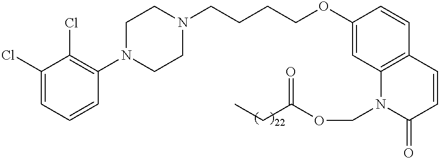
C1(Cl)=CC=CC(N2CCN(CCCCOC3=CC4=C(C=C3)C=CC(=O)N4COC(=O)CC)CC2)=C1Cl
